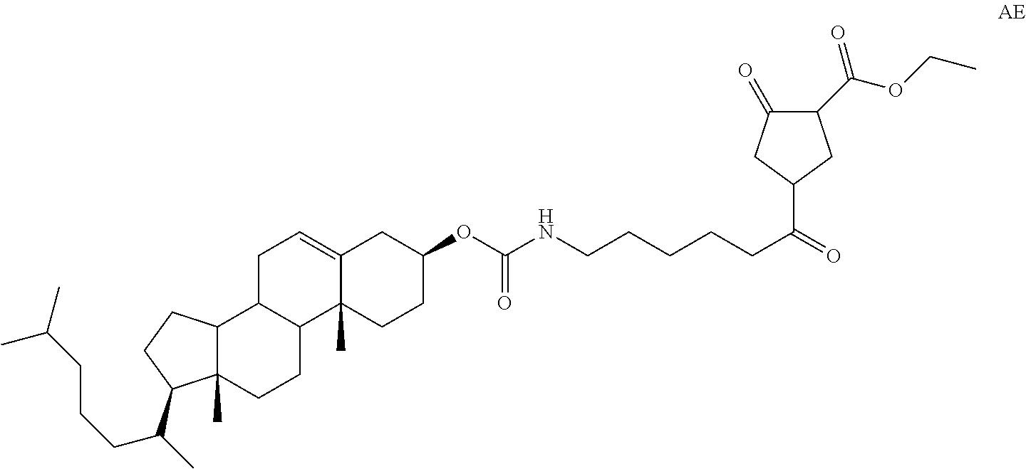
C(=O)(CCCCCNC(OC1CC2=CCC3C(C2(C)CC1)CCC1(C)C3CCC1C(C)CCCC(C)C)=O)C1CC(=O)C(C(OCC)=O)C1
